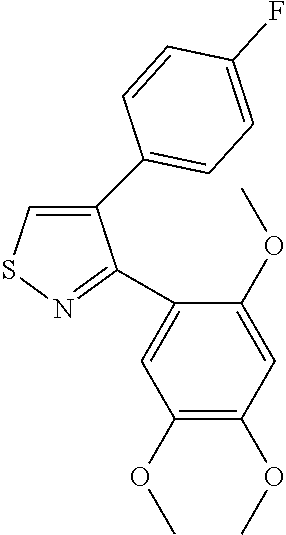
C1(C2=CC=C(F)C=C2)=CSN=C1C1=CC(OC)=C(OC)C=C1OC
